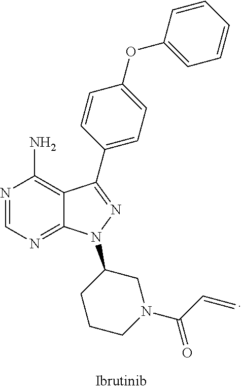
N1=CN=C2C(=C1N)C(C1=CC=C(OC3=CC=CC=C3)C=C1)=NN2C1CCCN(C(C=C)=O)C1
